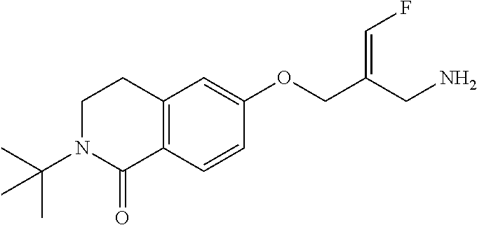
C1N(C(C)(C)C)C(=O)C2=C(C1)C=C(OCC(CN)=CF)C=C2
